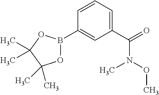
C1=CC=C(C(=O)N(OC)C)C=C1B1OC(C)(C)C(C)(C)O1
